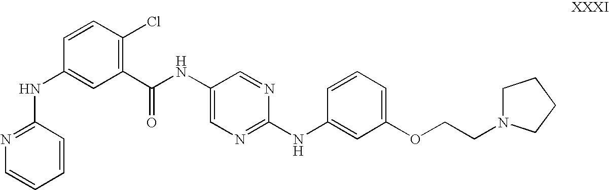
N(C1=CC(C(NC2=CN=C(NC3=CC(OCCN4CCCC4)=CC=C3)N=C2)=O)=C(Cl)C=C1)C1=NC=CC=C1
